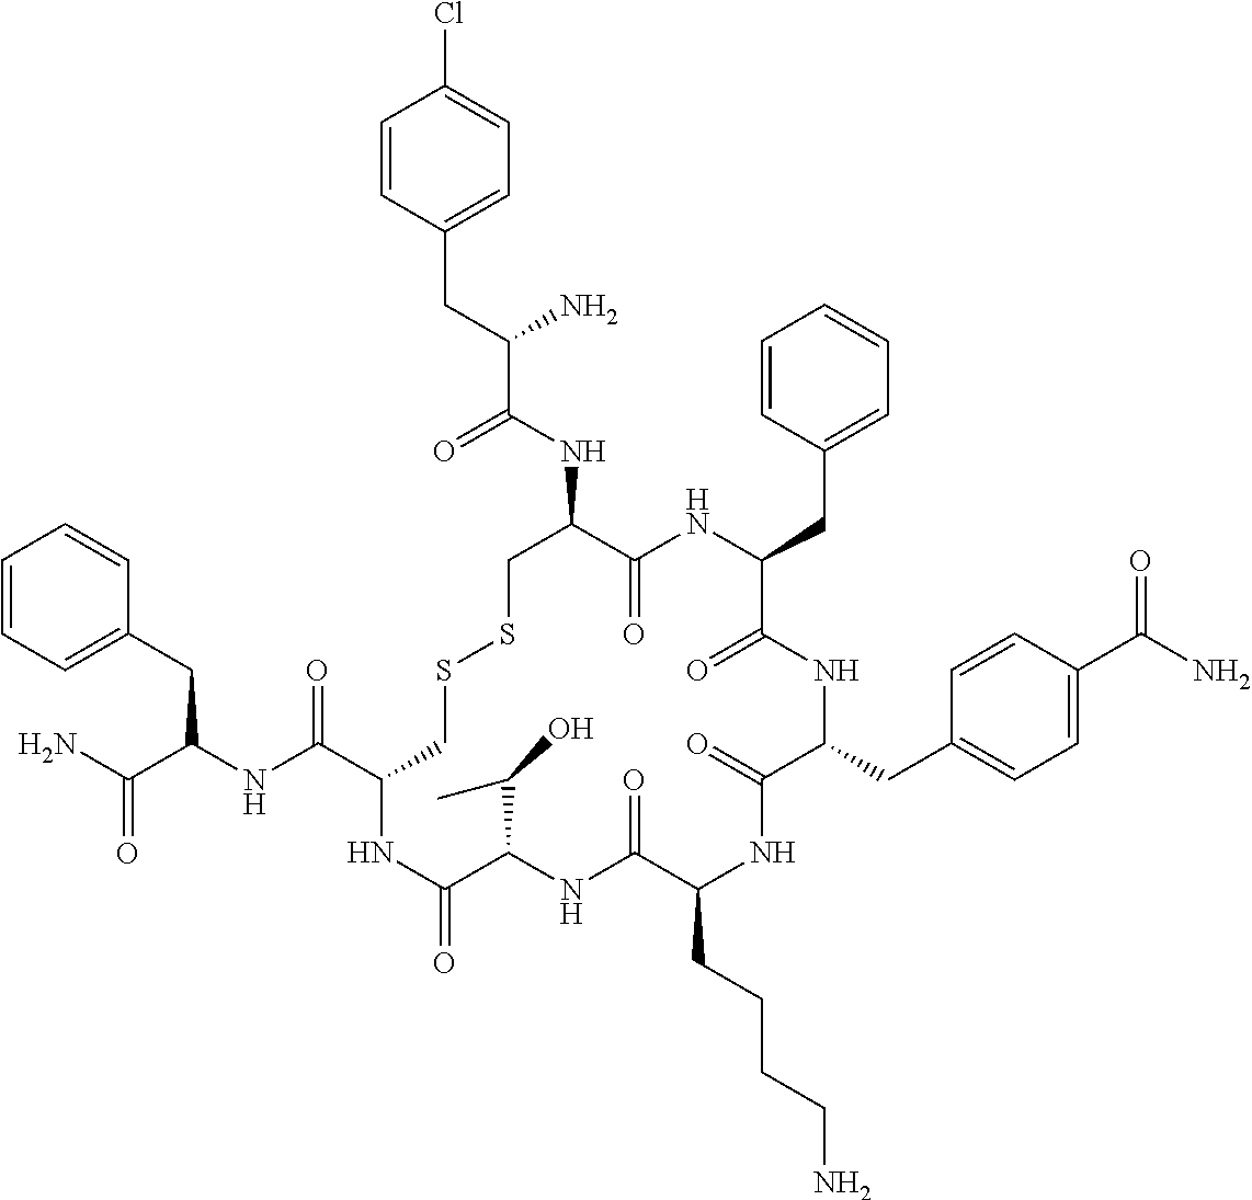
C1=CC(CC(NC(C2CSSCC(NC(C(CC3=CC=C(Cl)C=C3)N)=O)C(=O)NC(CC3=CC=CC=C3)C(=O)NC(CC3=CC=C(C(N)=O)C=C3)C(=O)NC(CCCCN)C(=O)NC(C(C)O)C(=O)N2)=O)C(N)=O)=CC=C1
